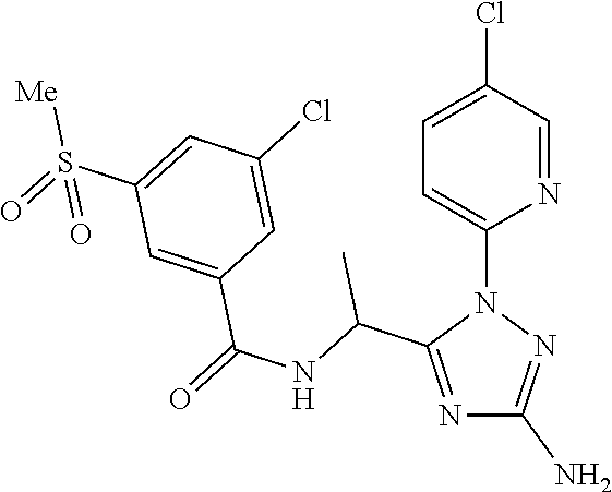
N1=C(C(NC(=O)C2=CC(S(=O)([Me])=O)=CC(Cl)=C2)C)N(C2=CC=C(Cl)C=N2)N=C1N
